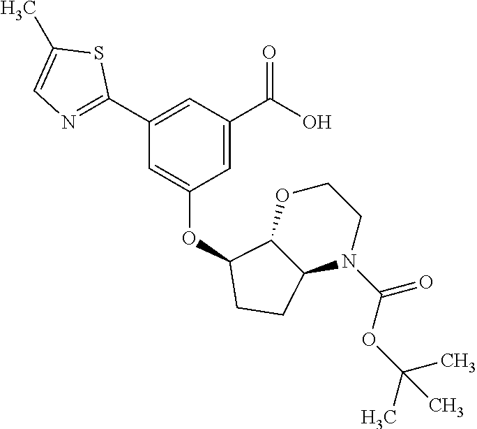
C1(C2=NC=C(C)S2)=CC(C(=O)O)=CC(OC2C3C(N(C(OC(C)(C)C)=O)CCO3)CC2)=C1
